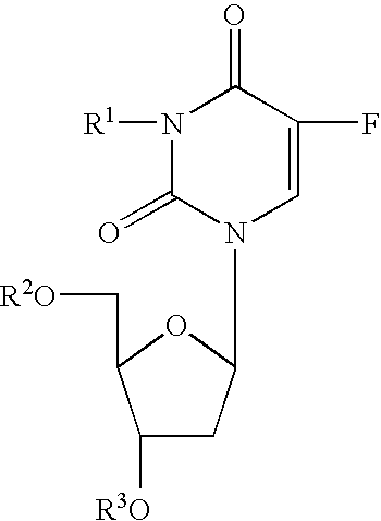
N1(C2CC([R3O])C(C[R2O])O2)C=C(F)C(=O)N([R1])C1=O
